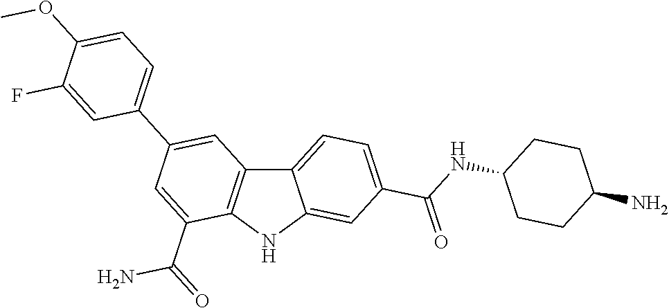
C12=CC=C(C(NC3CCC(N)CC3)=O)C=C1NC1=C2C=C(C2=CC=C(OC)C(F)=C2)C=C1C(=O)N
